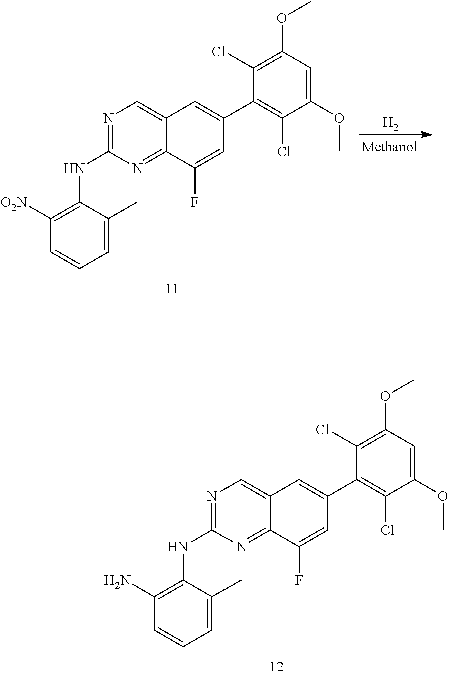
N1=C(NC2=C(N)C=CC=C2C)N=C2C(=C1)C=C(C1=C(Cl)C(OC)=CC(OC)=C1Cl)C=C2F.N1=C(NC2=C([O2N])C=CC=C2C)N=C2C(=C1)C=C(C1=C(Cl)C(OC)=CC(OC)=C1Cl)C=C2F.[H2]
